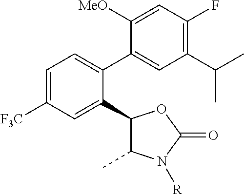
C1=C([F3C])C=C(C2C(C)N([R])C(=O)O2)C(C2=CC(C(C)C)=C(F)C=C2[MeO])=C1
